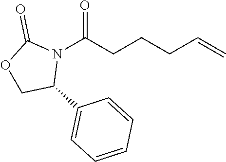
N1(C(CCCC=C)=O)C(=O)OCC1C1=CC=CC=C1
